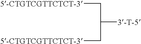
[5-CTGTCGTTCTCT-3]CC([3-T-5])C[5-CTGTCGTTCTCT-3]
